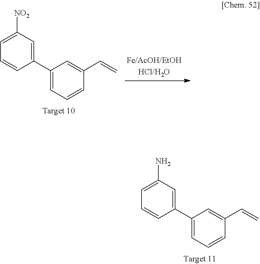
C1=C([NO2])C=C(C2=CC=CC(C=C)=C2)C=C1.C1=C(N)C=C(C2=CC=CC(C=C)=C2)C=C1
